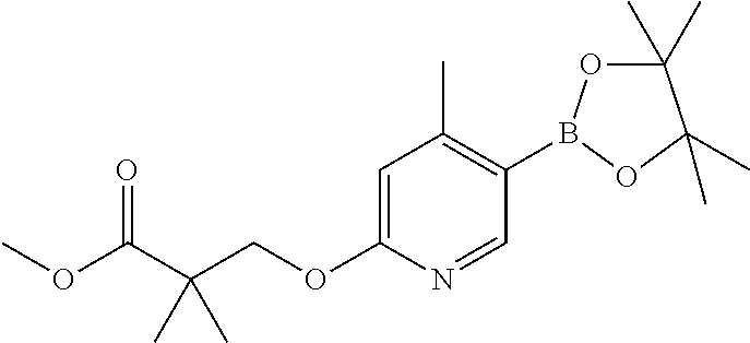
C1(B2OC(C)(C)C(C)(C)O2)=C(C)C=C(OCC(C(OC)=O)(C)C)N=C1
